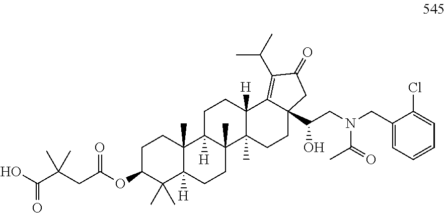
C1C(OC(CC(C(O)=O)(C)C)=O)C(C)(C)C2([H])C(C)(C1)C1([H])C(C)(CC2)C2(C)C([H])(CC1)C1=C(C(C)C)C(=O)CC1(C(CN(CC1=CC=CC=C1Cl)C(=O)C)O)CC2
